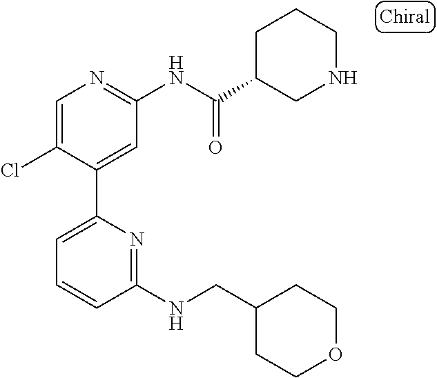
C1=C(Cl)C(C2=CC=CC(NCC3CCOCC3)=N2)=CC(NC(C2CNCCC2)=O)=N1
